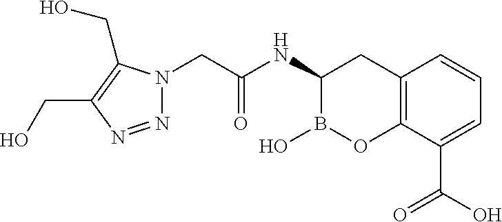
N1=NC(CO)=C(CO)N1CC(=O)NC1B(O)OC2=C(C1)C=CC=C2C(O)=O
